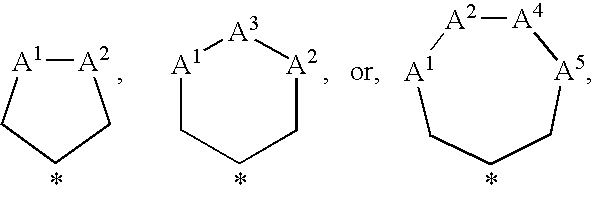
[A2]1[A1]CCC1.[A1]1CCC[A2][A3]1.C1CC[A5][A4][A2][A1]1
